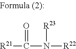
[R21]C(N([R22])[R23])=O
